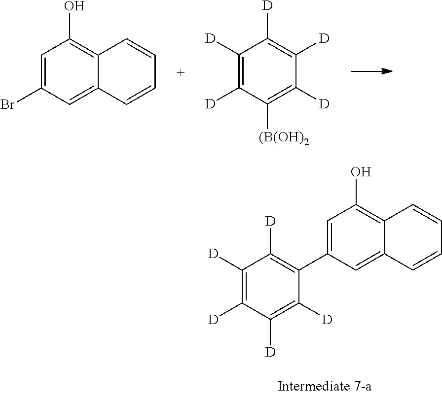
C1=C(Br)C=C2C(=C1O)C=CC=C2.[D]C1=C([D])C([D])=C([(B(OH)2])C([D])=C1[D].C1=C(C2=C([D])C([D])=C([D])C([D])=C2[D])C=C2C(=C1O)C=CC=C2
